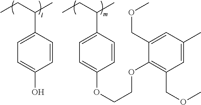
C1=CC(C(CC)C)=CC=C1O.C1=CC(C(CC)C)=CC=C1OCCOC1=C(COC)C=C(C)C=C1COC
